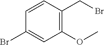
C1=CC(CBr)=C(OC)C=C1Br
